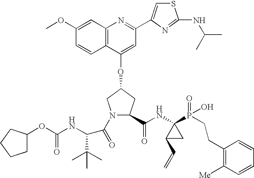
C12=C(C(OC3CN(C(=O)C(C(C)(C)C)NC(OC4CCCC4)=O)C(C(NC4(P(=O)(O)CCC5=C([Me])C=CC=C5)C(C=C)C4)=O)C3)=CC(C3=CSC(NC(C)C)=N3)=N1)C=CC(OC)=C2
